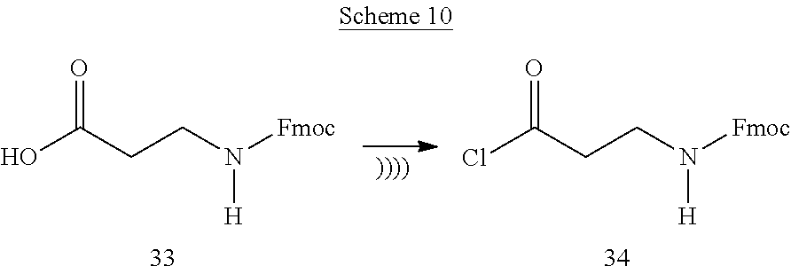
OC(CCN([H])[Fmoc])=O.ClC(CCN([H])[Fmoc])=O
